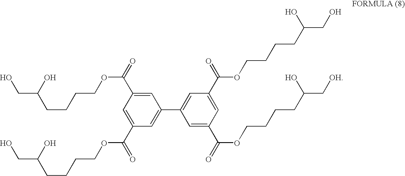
C1=C(C(=O)OCCCCC(C[OH])O)C=C(C(=O)OCCCCC(CO)O)C=C1C1=CC(C(=O)OCCCCC(CO)O)=CC(C(=O)OCCCCC(CO)O)=C1
